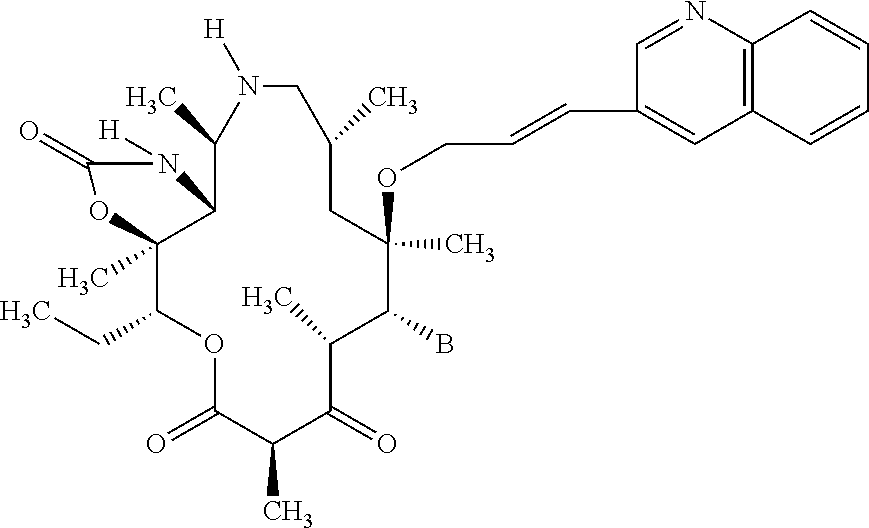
O1C(=O)C(C)C(=O)C(C)C(B)C(OCC=CC2=CC3=C(N=C2)C=CC=C3)(C)CC(C)CN([H])C(C)C2C(C)(C1CC)OC(=O)N2[H]
